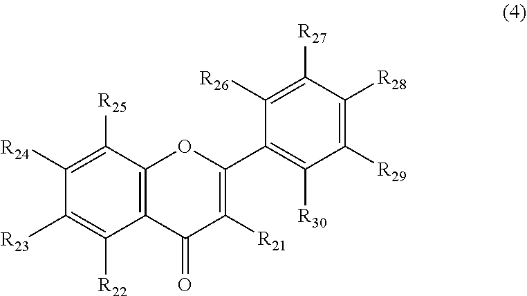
C1([R24])=C([R25])C2=C(C([R22])=C1[R23])C(=O)C([R21])=C(C1=C([R30])C([R29])=C([R28])C([R27])=C1[R26])O2
